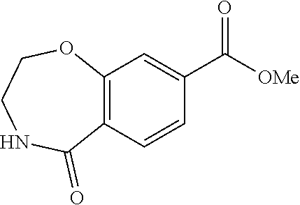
C12=C(C=C(C([OMe])=O)C=C1)OCCNC2=O
